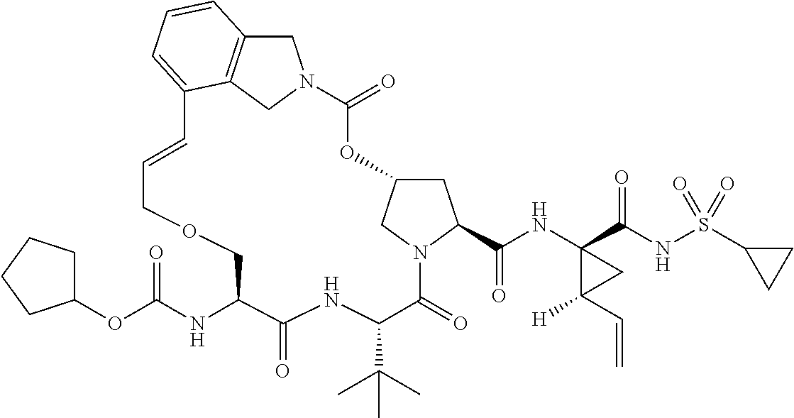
C1C2=C3CN1C(=O)OC1CC(C(NC4(C(NS(C5CC5)(=O)=O)=O)C(C=C)([H])C4)=O)N(C(=O)C(C(C)(C)C)NC(=O)C(NC(OC4CCCC4)=O)COCC=CC3=CC=C2)C1
